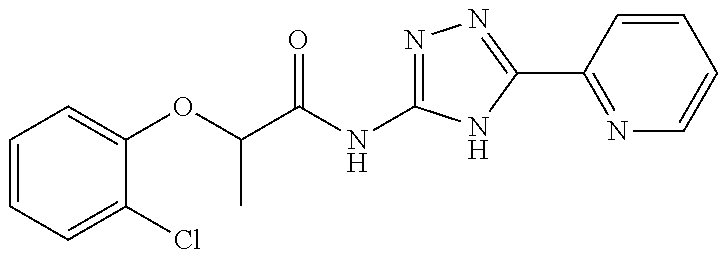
O(C(C(NC1=NN=C(C2=NC=CC=C2)N1)=O)C)C1=CC=CC=C1Cl
